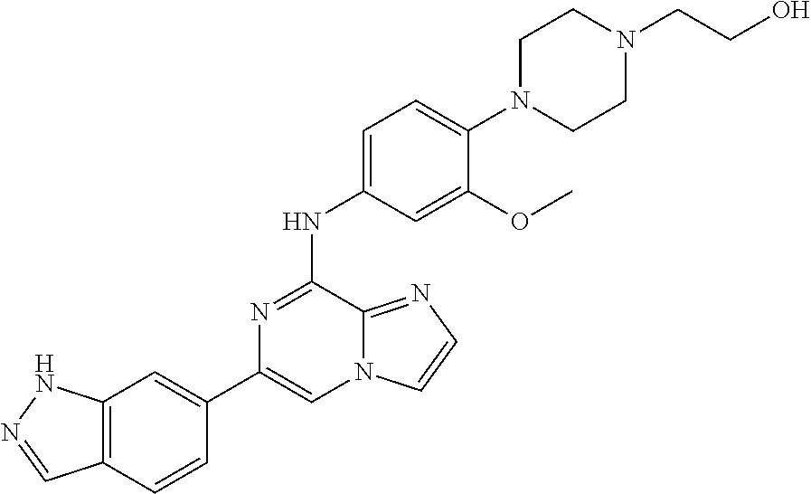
C1(C2=CC3=C(C=C2)C=NN3)=CN2C(=NC=C2)C(NC2=CC=C(N3CCN(CCO)CC3)C(OC)=C2)=N1
